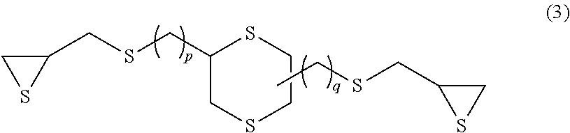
C1(CSCC2CSCCS2)CS1.C1(CSCC)CS1
